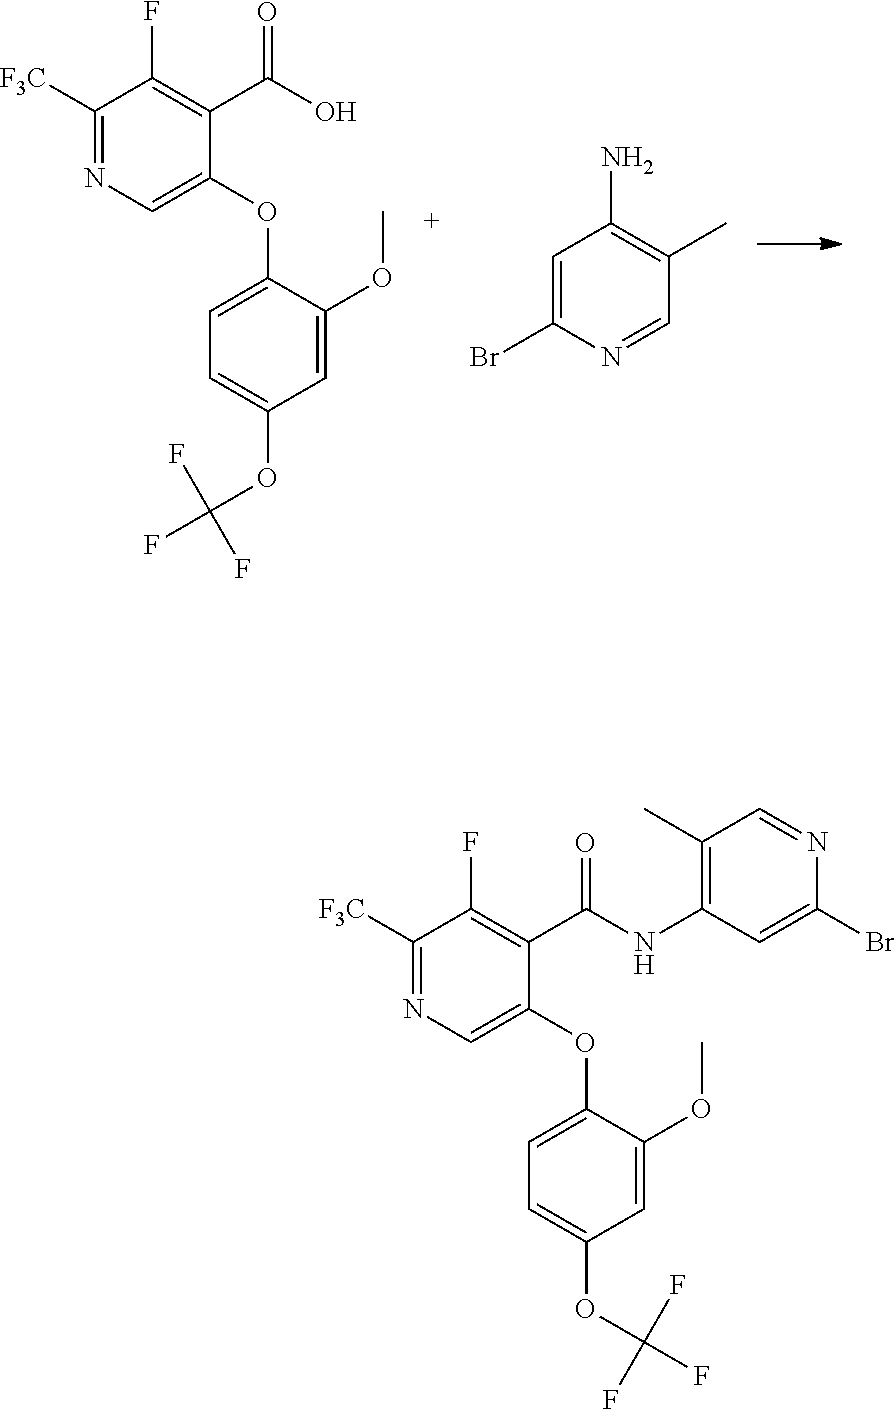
[F3C]C1=NC=C(OC2=CC=C(OC(F)(F)F)C=C2OC)C(C(O)=O)=C1F.C1=C(Br)N=CC(C)=C1N.[F3C]C1=NC=C(OC2=CC=C(OC(F)(F)F)C=C2OC)C(C(NC2=C(C)C=NC(Br)=C2)=O)=C1F
